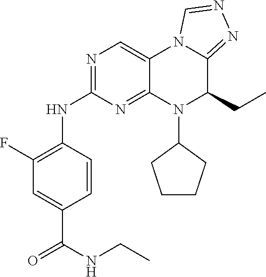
C1=CC(NC2=NC=C3C(=N2)N(C2CCCC2)C(CC)C2=NN=CN32)=C(F)C=C1C(NCC)=O
